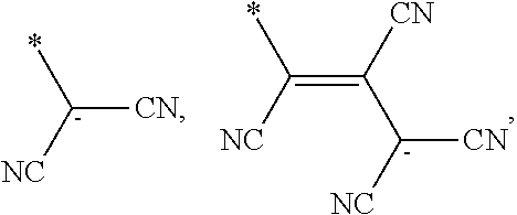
C(=C(*)[NC])([C-]([CN])[NC])[CN].[CN][C-](*)[NC]
